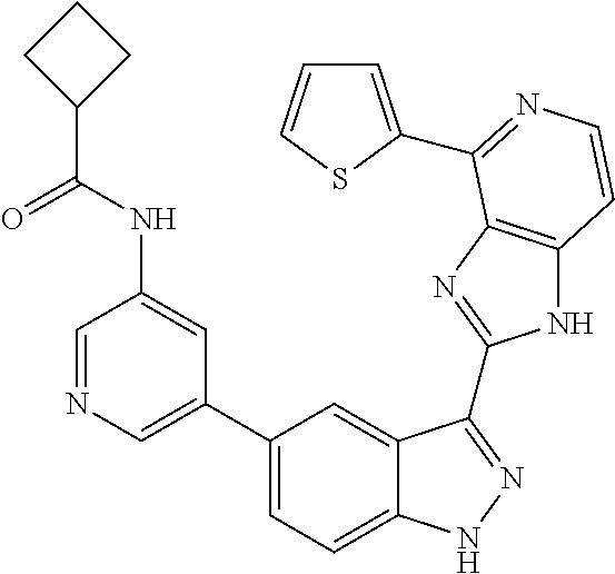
C1(C2=CN=CC(NC(C3CCC3)=O)=C2)=CC=C2C(=C1)C(C1=NC3=C(N1)C=CN=C3C1=CC=CS1)=NN2
